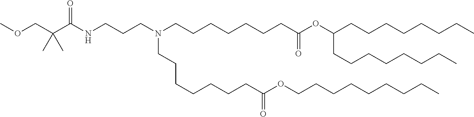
C(CC)CCCCCCOC(CCCCCCCN(CCCCCCCC(=O)OC(CCCCCCCC)CCCCCCCC)CCCNC(C(C)(C)COC)=O)=O
